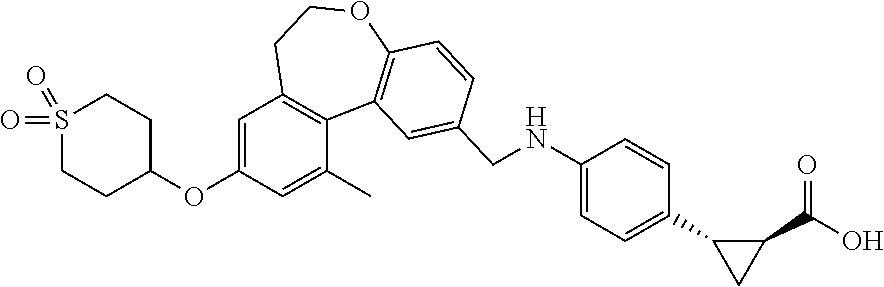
C1=C(OC2CCS(=O)(=O)CC2)C=C(C)C2=C1CCOC1=C2C=C(CNC2=CC=C(C3C(C(O)=O)C3)C=C2)C=C1
